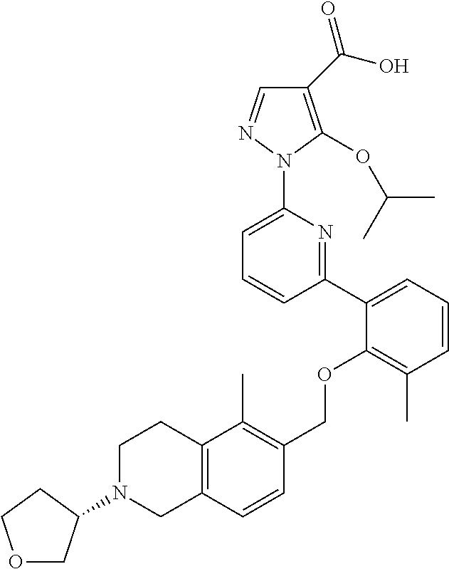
C1(C(O)=O)=C(OC(C)C)N(C2=CC=CC(C3=CC=CC(C)=C3OCC3=C(C)C4=C(C=C3)CN(C3COCC3)CC4)=N2)N=C1
